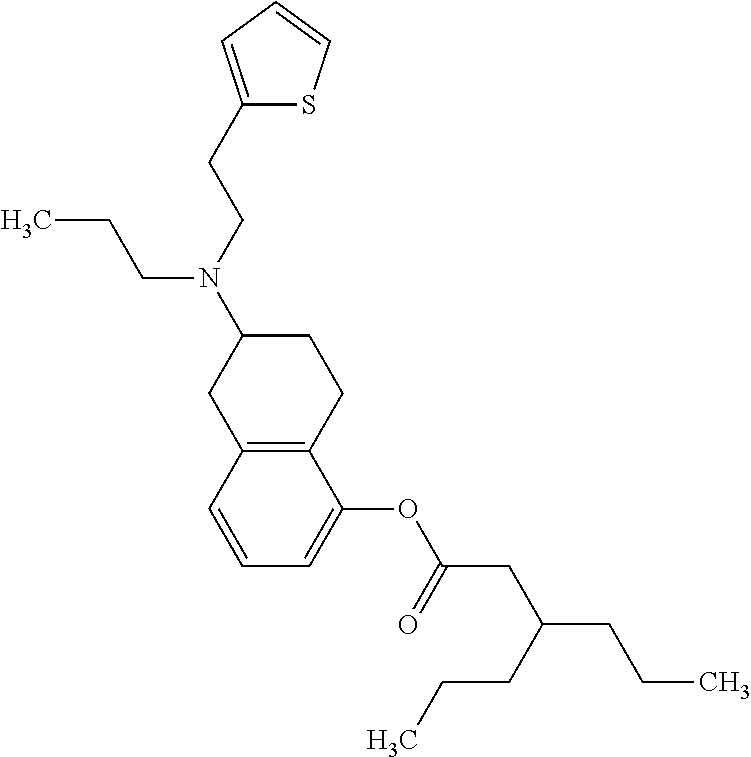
C12=C(C=CC=C1OC(CC(CCC)CCC)=O)CC(N(CCC1=CC=CS1)CCC)CC2
